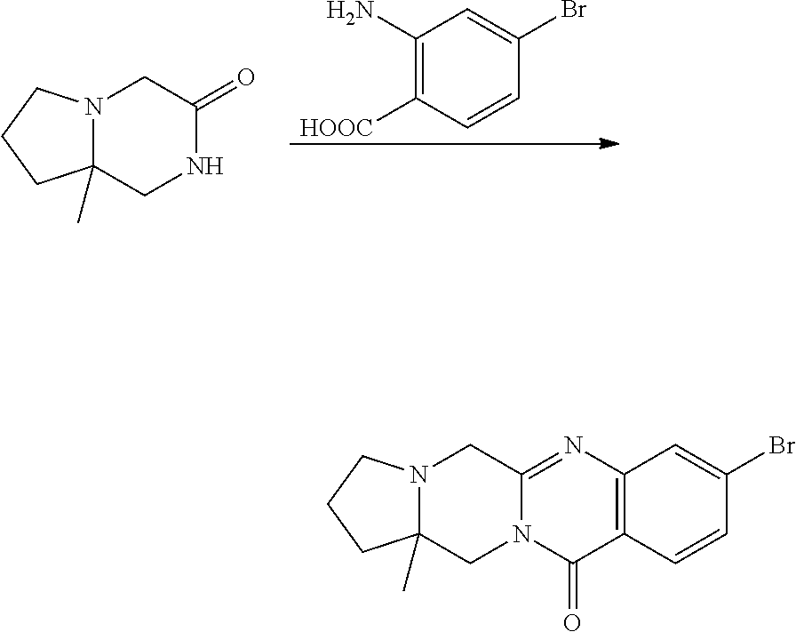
C12(C)N(CCC1)CC1=NC3=C(C(=O)N1C2)C=CC(Br)=C3.C12(C)N(CCC1)CC(=O)NC2.C1(N)=C([HOOC])C=CC(Br)=C1
